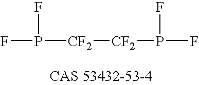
FP([CF2][CF2]P(F)F)F
